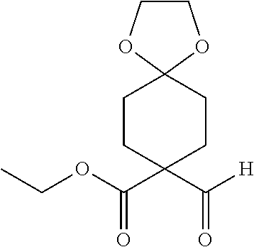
C1CC(C(OCC)=O)(C([H])=O)CCC12OCCO2
